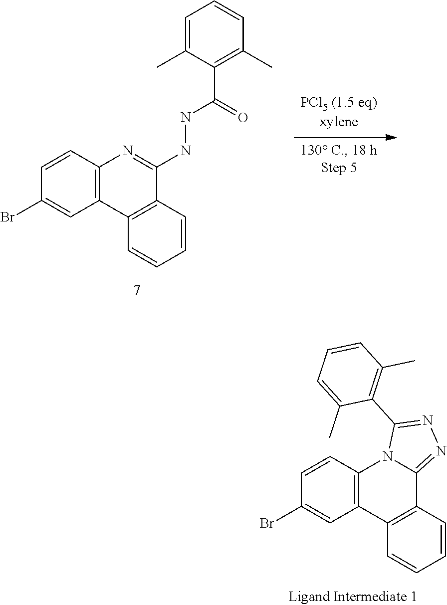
C12=C(C3=C(C(NNC(C4=C(C)C=CC=C4C)=O)=N1)C=CC=C3)C=C(Br)C=C2.C12=C(C3=C(C4=NN=C(C5=C(C)C=CC=C5C)N14)C=CC=C3)C=C(Br)C=C2
